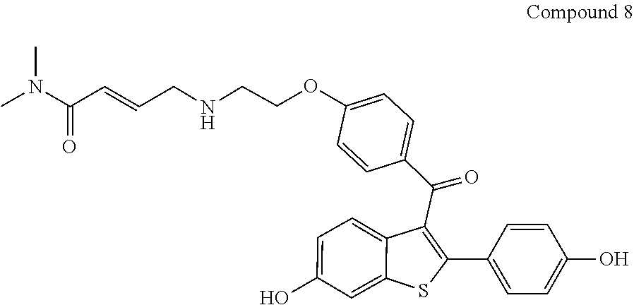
CN(C(=O)C=CCNCCOC1=CC=C(C(C2=C(C3=CC=C(O)C=C3)SC3=CC(O)=CC=C23)=O)C=C1)C
